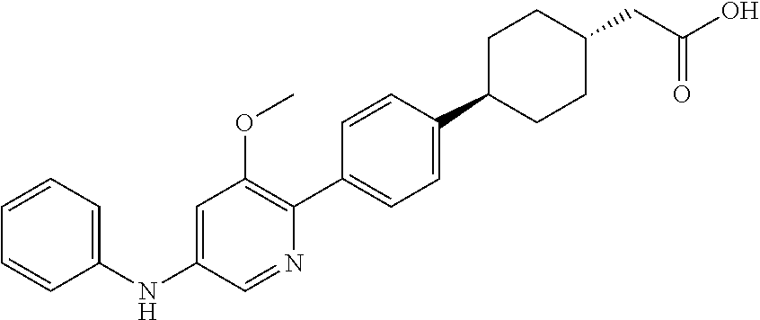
C1=CC=C(NC2=CC(OC)=C(C3=CC=C(C4CCC(CC(=O)O)CC4)C=C3)N=C2)C=C1
